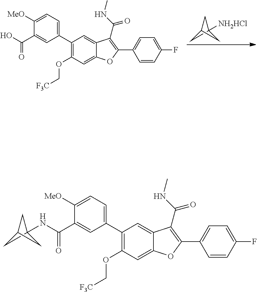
C1C2([NH2HCl])CC1C2.C1(C2=CC=C([MeO])C(C(O)=O)=C2)=C(OC[F3C])C=C2C(=C1)C(C(NC)=O)=C(C1=CC=C(F)C=C1)O2.C1(C2=CC=C([MeO])C(C(NC34CC(C3)C4)=O)=C2)=C(OC[F3C])C=C2C(=C1)C(C(NC)=O)=C(C1=CC=C(F)C=C1)O2
